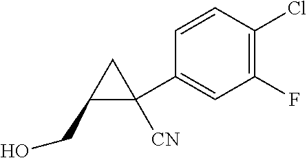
C1(CO)C(C2=CC(F)=C(Cl)C=C2)([CN])C1
